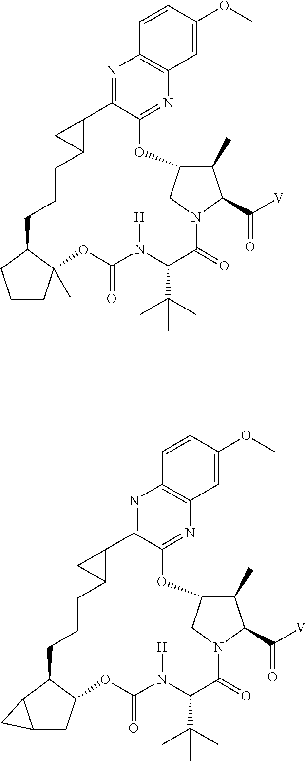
N1=C2C(=NC3=C1C=CC(OC)=C3)OC1C(C)C(C([V])=O)N(C(=O)C(C(C)(C)C)N([H])C(=O)OC3(C)C(CCCC4C2C4)CCC3)C1.N1=C2C(=NC3=C1C=CC(OC)=C3)OC1C(C)C(C([V])=O)N(C(=O)C(C(C)(C)C)N([H])C(=O)OC3C(CCCC4C2C4)C2C(C3)C2)C1
